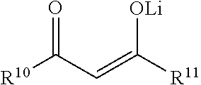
O=C(C=C([R11])[OLi])[R10]
